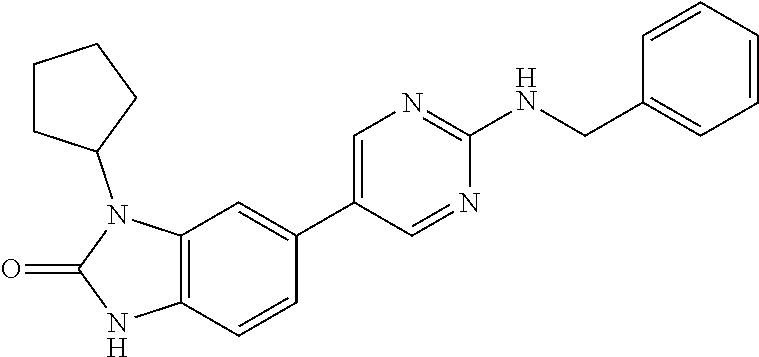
C12=C(C=CC(C3=CN=C(NCC4=CC=CC=C4)N=C3)=C1)NC(=O)N2C1CCCC1
